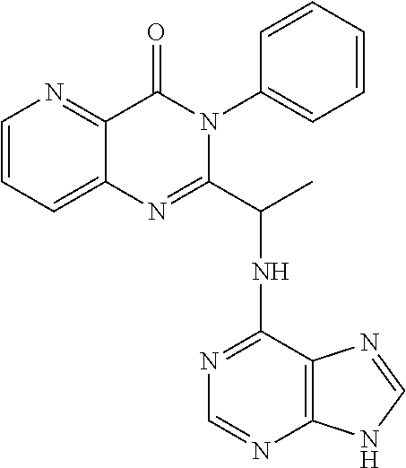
C12=CC=CN=C1C(=O)N(C1=CC=CC=C1)C(C(NC1=NC=NC3=C1N=CN3)C)=N2
